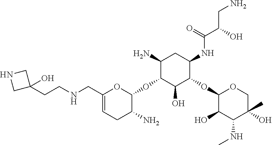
C(NCC1=CCC(N)C(OC2C(O)C(OC3C(O)C(NC)C(O)(C)CO3)C(NC(C(O)CN)=O)CC2N)O1)CC1(O)CNC1
